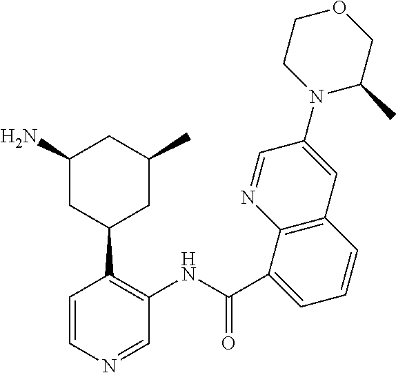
C1(N)CC(C2=C(NC(C3=CC=CC4=C3N=CC(N3C(C)COCC3)=C4)=O)C=NC=C2)CC(C)C1
